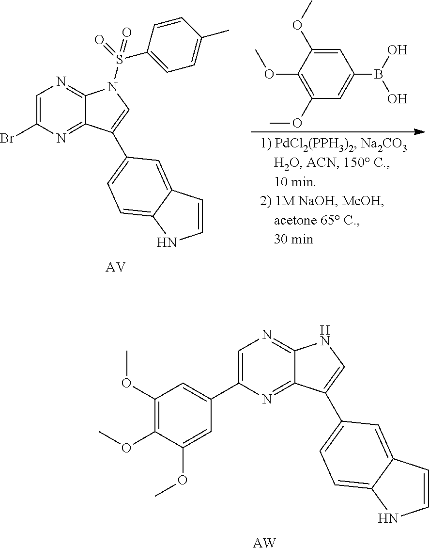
C1=C(C2=CC(OC)=C(OC)C(OC)=C2)N=C2C(=N1)NC=C2C1=CC=C2C(=C1)C=CN2.[AW].C1(OC)=C(OC)C=C(B(O)O)C=C1OC.C1=C(Br)N=C2C(=N1)N(S(C1=CC=C(C)C=C1)(=O)=O)C=C2C1=CC=C2C(=C1)C=CN2.[AV]
